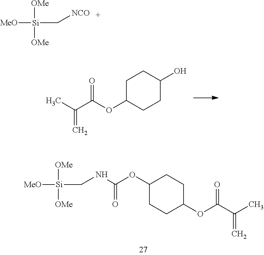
[MeO][Si]([OMe])([OMe])C[NCO].CC(C(OC1CCC(O)CC1)=O)=C.[MeO][Si]([OMe])([OMe])CNC(OC1CCC(OC(C(C)=C)=O)CC1)=O
